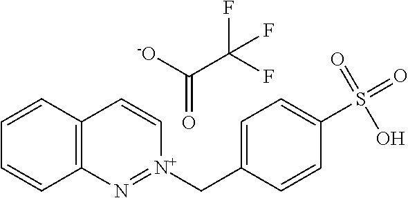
C12=C(C=CC=C1)C=C[N+](CC1=CC=C(S(=O)(=O)O)C=C1)=N2.[-O]C(C(F)(F)F)=O
